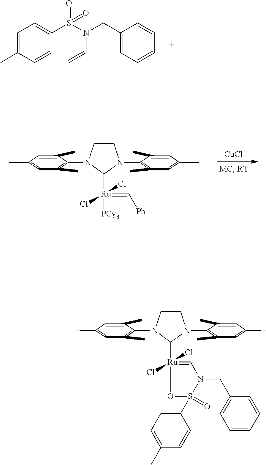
C1CN(C2=C(C)C=C(C)C=C2C)C([Ru](Cl)(Cl)(=C[Ph])[PCy3])N1C1=C(C)C=C(C)C=C1C.[CuCl].C(C1=CC=CC=C1)N(S(C1=CC=C(C)C=C1)(=O)=O)C=C.C1CN(C2=C(C)C=C(C)C=C2C)C([Ru]2(Cl)(Cl)=CN(CC3=CC=CC=C3)S(C3=CC=C(C)C=C3)(=O)=O2)N1C1=C(C)C=C(C)C=C1C
